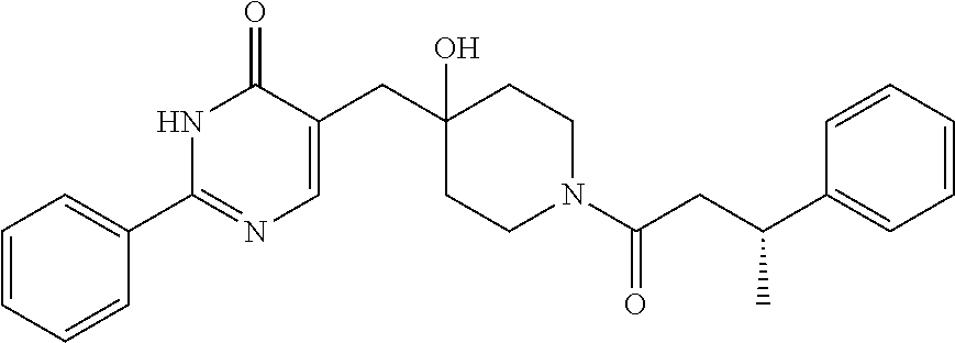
C1(CC2(O)CCN(C(=O)CC(C3=CC=CC=C3)C)CC2)=CN=C(C2=CC=CC=C2)NC1=O
